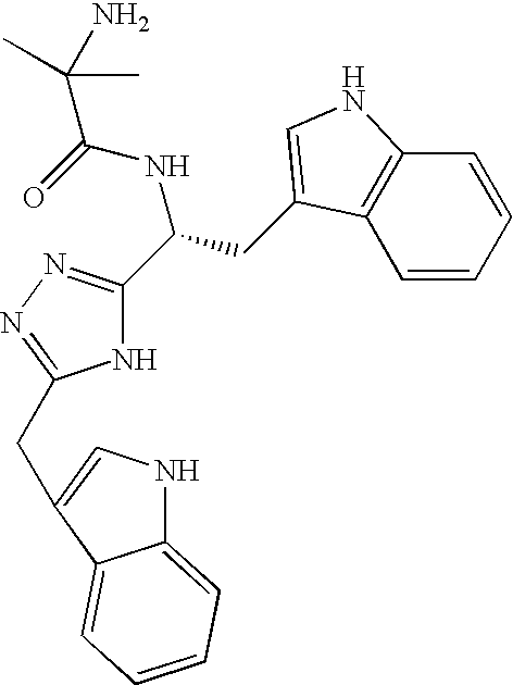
N1C(C(CC2=CNC3=C2C=CC=C3)NC(=O)C(N)(C)C)=NN=C1CC1=CNC2=CC=CC=C21
